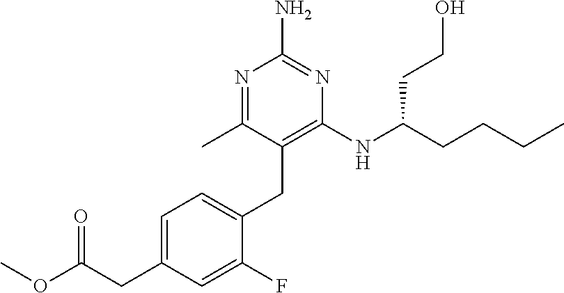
N1=C(C)C(CC2=CC=C(CC(OC)=O)C=C2F)=C(NC(CCCC)CCO)N=C1N
